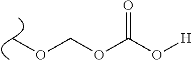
COCOC(=O)O[H]
